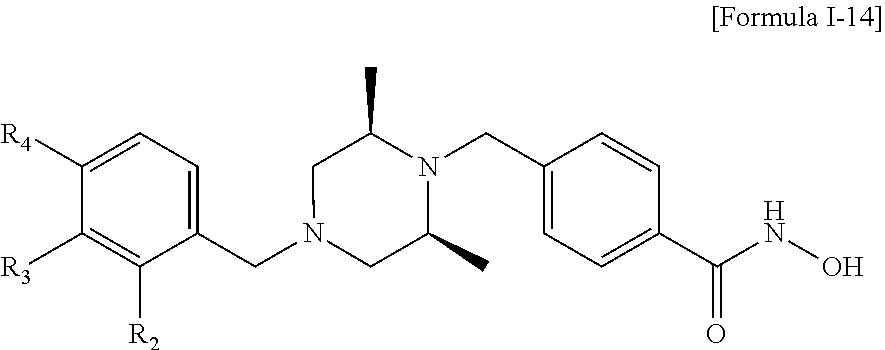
C1([R4])=CC=C(CN2CC(C)N(CC3=CC=C(C(NO)=O)C=C3)C(C)C2)C([R2])=C1[R3]
